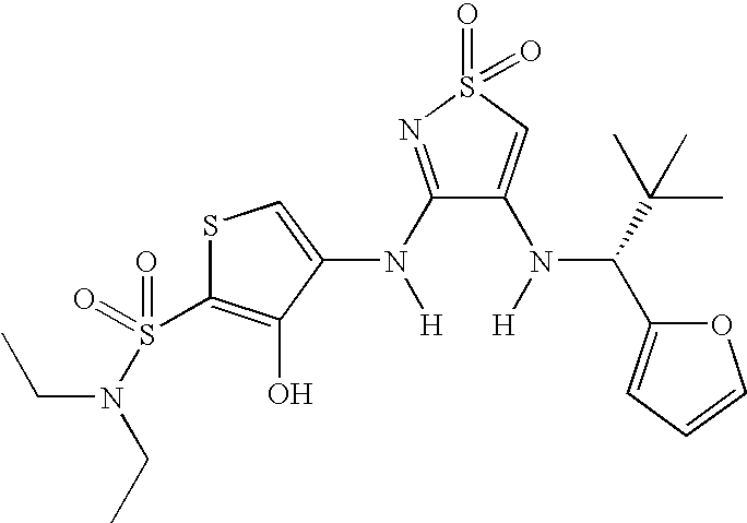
C1(N([H])C2=CSC(S(=O)(=O)N(CC)CC)=C2O)=NS(=O)(=O)C=C1N([H])C(C(C)(C)C)C1=CC=CO1
